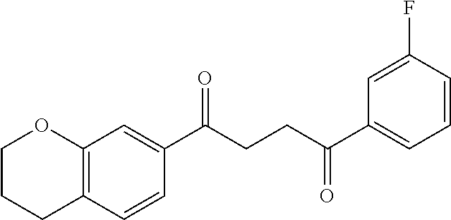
C12=C(C=CC(C(CCC(C3=CC=CC(F)=C3)=O)=O)=C1)CCCO2
